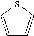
S1C=CC=C1
